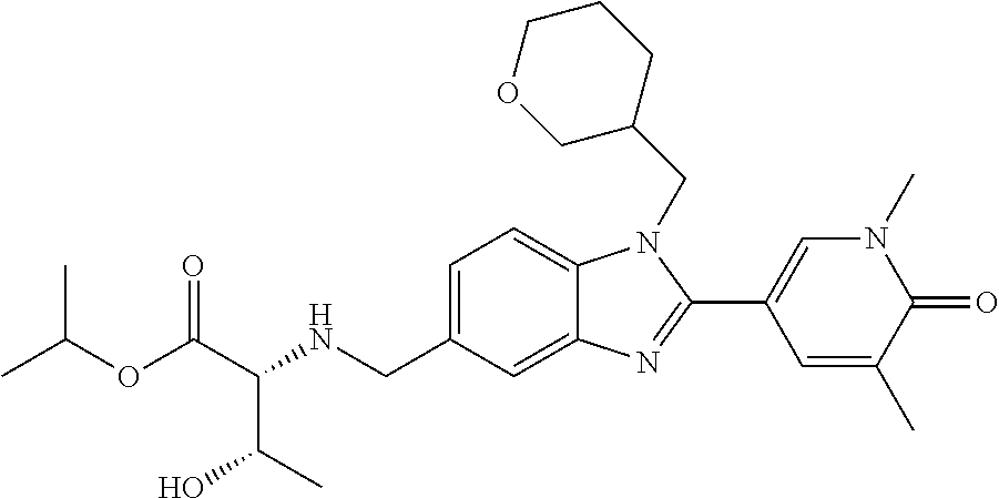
C1=C(CNC(C(OC(C)C)=O)C(C)O)C=C2C(=C1)N(CC1CCCOC1)C(C1=CN(C)C(=O)C(C)=C1)=N2
